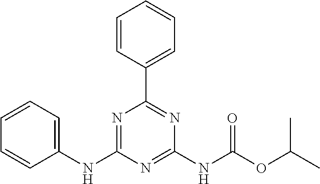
C1(NC2=NC(C3=CC=CC=C3)=NC(NC(OC(C)C)=O)=N2)=CC=CC=C1
